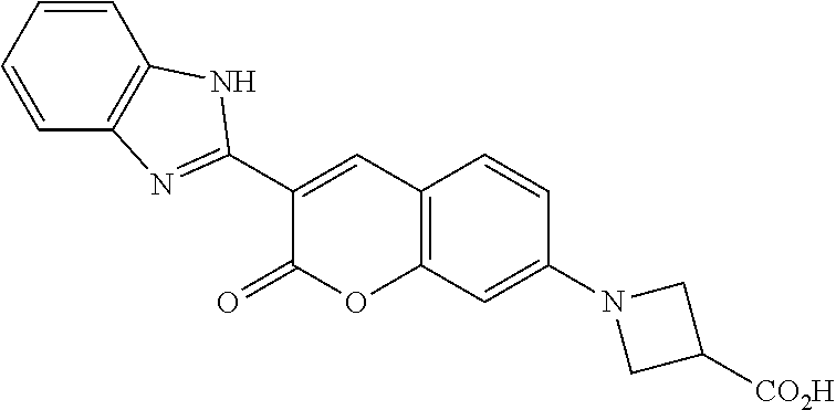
C1=CC=CC2=C1N=C(C1=CC3=C(OC1=O)C=C(N1CC([CO2H])C1)C=C3)N2
